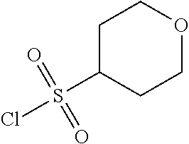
C1C(S(Cl)(=O)=O)CCOC1
